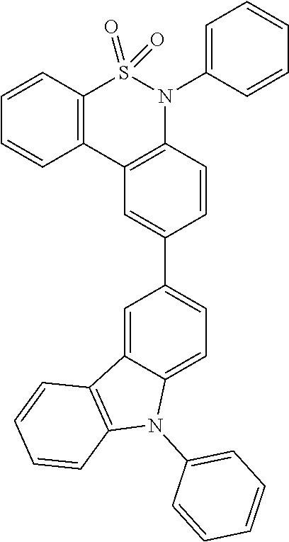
C12=C(C3=C(N(C4=CC=CC=C4)S1(=O)=O)C=CC(C1=CC=C4C(=C1)C1=C(N4C4=CC=CC=C4)C=CC=C1)=C3)C=CC=C2
